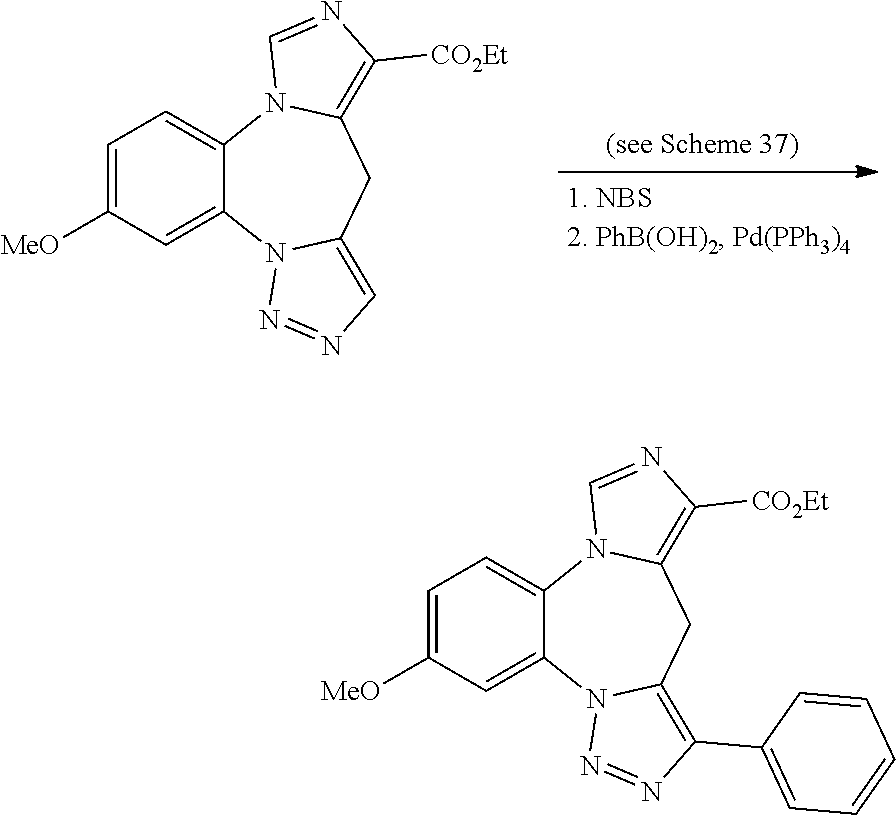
C1=C([MeO])C=C2C(=C1)N1C(=C([CO2Et])N=C1)CC1=C(C3=CC=CC=C3)N=NN21.C1=C([MeO])C=C2C(=C1)N1C(=C([CO2Et])N=C1)CC1=CN=NN21
